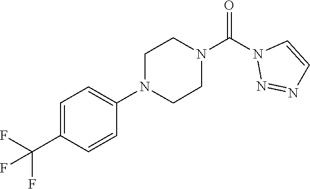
O=C(N1N=NC=C1)N1CCN(C2=CC=C(C(F)(F)F)C=C2)CC1
